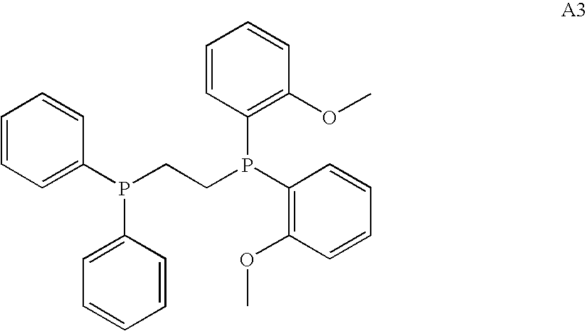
C1=CC=C(P(CCP(C2=C(OC)C=CC=C2)C2=C(OC)C=CC=C2)C2=CC=CC=C2)C=C1
